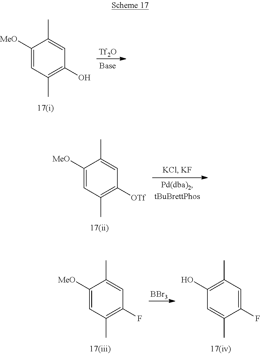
[Tf2O].C1([MeO])=CC(C)=C(O)C=C1C.C1([MeO])=CC(C)=C([OTf])C=C1C.[BBr3].C1(O)=C(C)C=C(F)C(C)=C1.C1([MeO])=CC(C)=C(F)C=C1C
